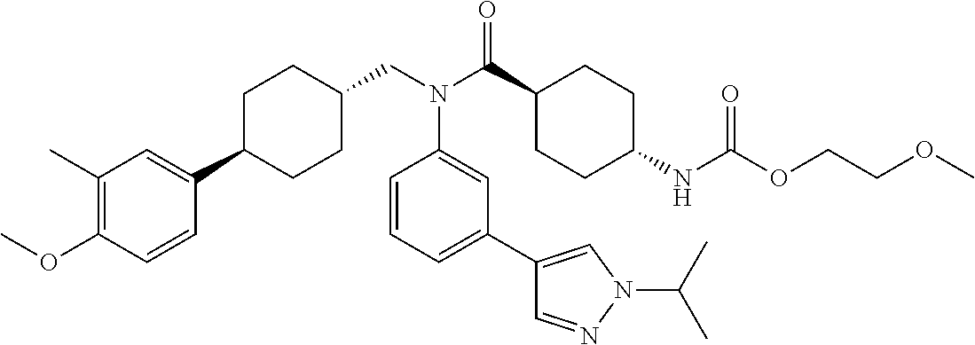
C1(C)=C(OC)C=CC(C2CCC(CN(C(C3CCC(NC(OCCOC)=O)CC3)=O)C3=CC(C4=CN(C(C)C)N=C4)=CC=C3)CC2)=C1
